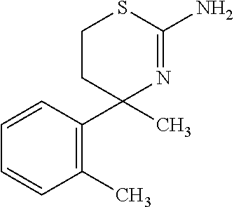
C1(C)=C(C2(C)N=C(N)SCC2)C=CC=C1
